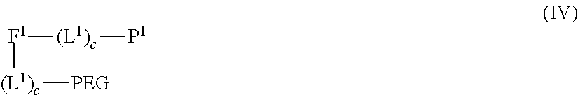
[(L1)c]([PEG])[F1][(L1)c][P1]
